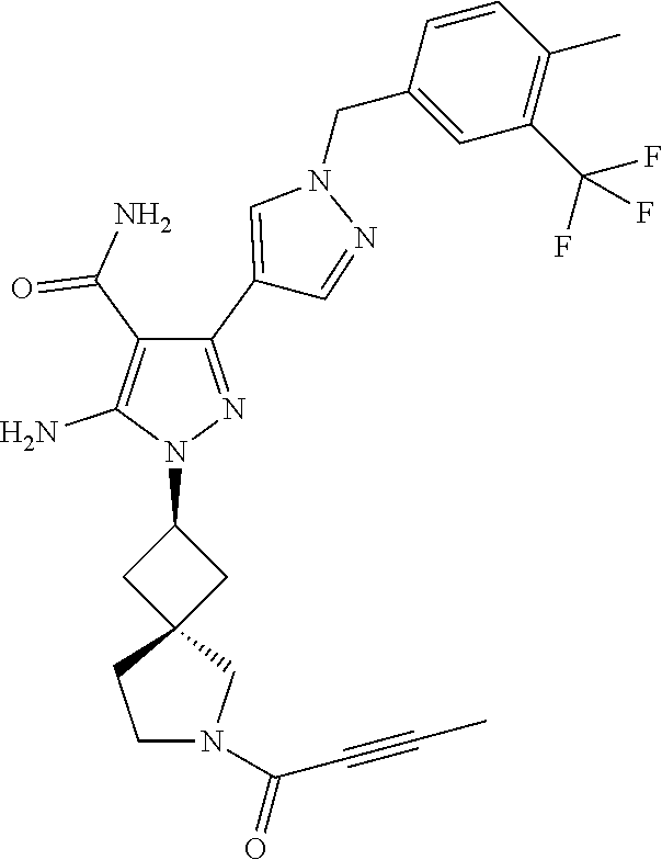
N1(C2CC3(C2)CCN(C(=O)C#CC)C3)N=C(C2=CN(CC3=CC(C(F)(F)F)=C(C)C=C3)N=C2)C(C(N)=O)=C1N
